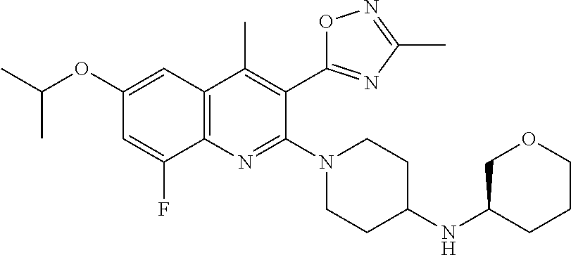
C1(OC(C)C)=CC2=C(N=C(N3CCC(NC4COCCC4)CC3)C(C3=NC(C)=NO3)=C2C)C(F)=C1
